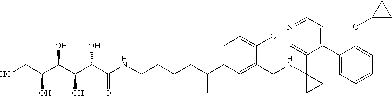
C1(C2=CC=NC=C2C2(NCC3=CC(C(CCCCNC(C(C(C(C(CO)O)O)O)O)=O)C)=CC=C3Cl)CC2)=CC=CC=C1OC1CC1
